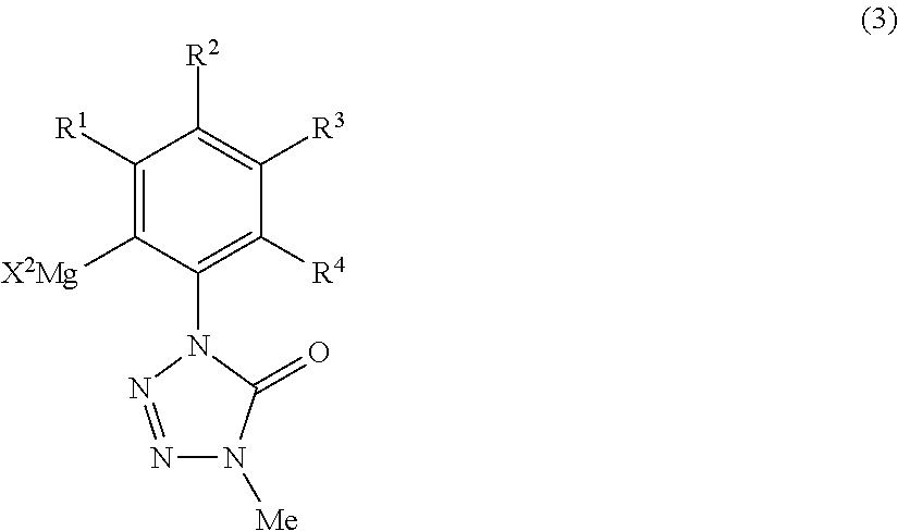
C1([R1])=C([X2Mg])C(N2N=NN([Me])C2=O)=C([R4])C([R3])=C1[R2]
